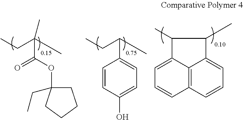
CCC(C)(C(=O)OC1(CC)CCCC1)C.CCC(C)C1=CC=C(O)C=C1.C1=C2C3=C(C=C1)C=CC=C3C(C)C2C
